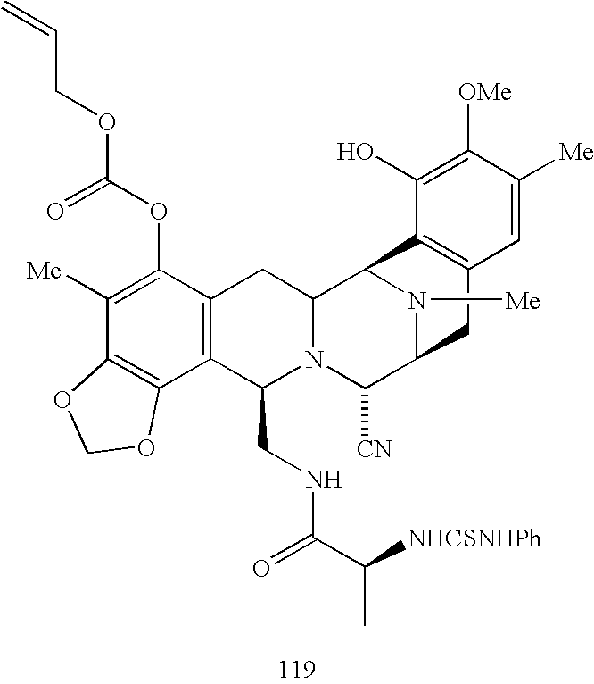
C1([Me])=C(OC(OCC=C)=O)C2=C(C3=C1OCO3)C(CNC(C(C)[NHCSNHPh])=O)N1C(C2)C2N([Me])C(C1[CN])CC1=C2C(O)=C([OMe])C([Me])=C1
